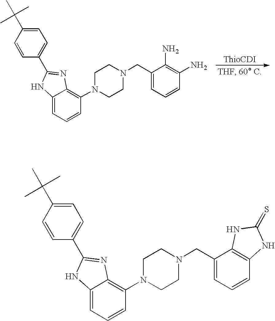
N1(CC2=CC=CC3=C2NC(=S)N3)CCN(C2=C3C(=CC=C2)NC(C2=CC=C(C(C)(C)C)C=C2)=N3)CC1.N1(CC2=CC=CC(N)=C2N)CCN(C2=C3C(=CC=C2)NC(C2=CC=C(C(C)(C)C)C=C2)=N3)CC1
